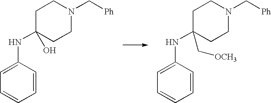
C1=CC(NC2(O)CCN(C[Ph])CC2)=CC=C1.C1=CC(NC2(C[OCH3])CCN(C[Ph])CC2)=CC=C1
